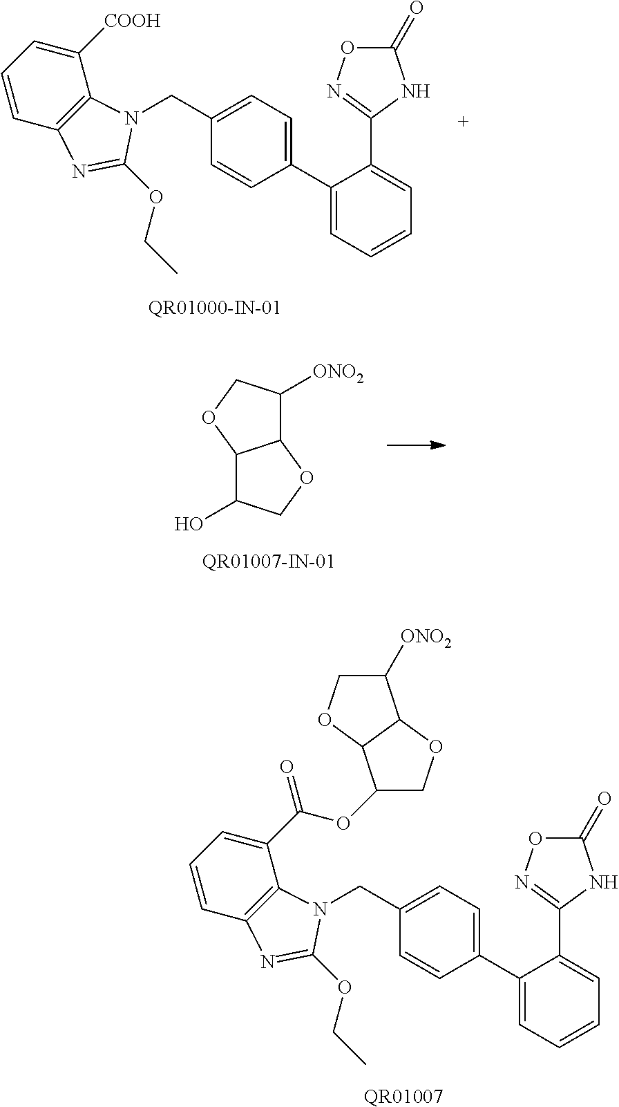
C1(C2=CC=C(CN3C4=C(C=CC=C4[COOH])N=C3OCC)C=C2)=CC=CC=C1C1=NOC(=O)N1.C12C(O)COC1C([ONO2])CO2.[QR01007].C1(C2=CC=C(CN3C4=C(C=CC=C4C(=O)OC4C5C(OC4)C([ONO2])CO5)N=C3OCC)C=C2)=CC=CC=C1C1=NOC(=O)N1
